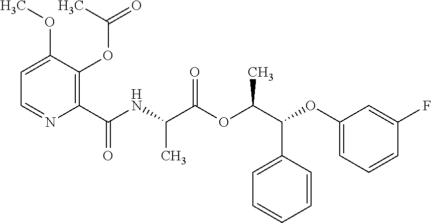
C1=C(OC)C(OC(=O)C)=C(C(NC(C(OC(C(OC2=CC=CC(F)=C2)C2=CC=CC=C2)C)=O)C)=O)N=C1
